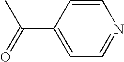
C1=CC(C(C)=O)=CC=N1
